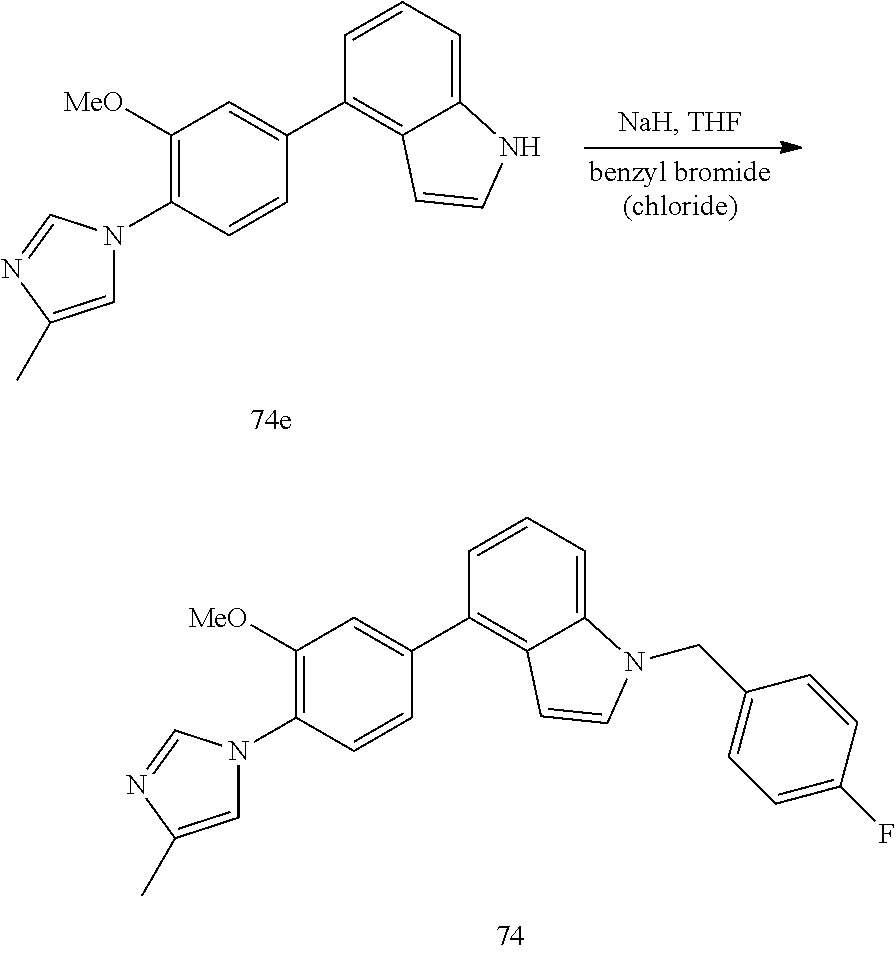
C12=CC=CC(C3=CC([MeO])=C(N4C=C(C)N=C4)C=C3)=C1C=CN2.C12=CC=CC(C3=CC([MeO])=C(N4C=C(C)N=C4)C=C3)=C1C=CN2CC1=CC=C(F)C=C1
